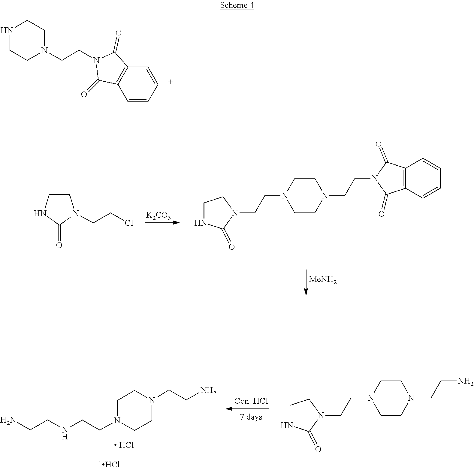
C1(=O)C2=C(C(=O)N1CCN1CCNCC1)C=CC=C2.N1CCN(CCCl)C1=O.C1=CC=CC2=C1C(=O)N(CCN1CCN(CCN3CCNC3=O)CC1)C2=O.[K2CO3].[MeNH2].C1CN(CCNCCN)CCN1CCN.[ HCl].C(CN1CCN(CCN2CCNC2=O)CC1)N
